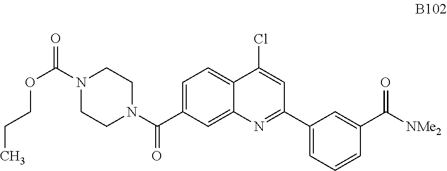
C1=C(C(N2CCN(C(=O)OCCC)CC2)=O)C=C2C(=C1)C(Cl)=CC(C1=CC=CC(C([NMe2])=O)=C1)=N2
